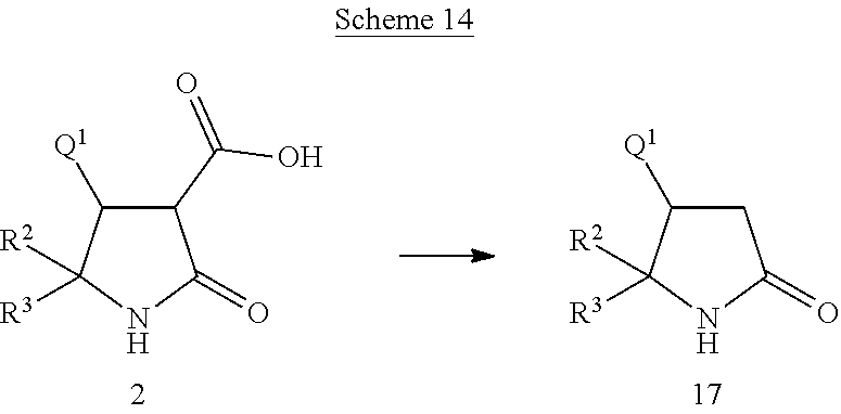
C1([Q1])CC(=O)NC1([R3])[R2].C1([Q1])C(C(=O)O)C(=O)NC1([R3])[R2]
